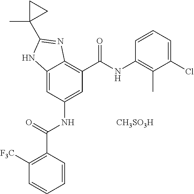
C12=CC(NC(C3=C([F3C])C=CC=C3)=O)=CC(C(NC3=C(C)C(Cl)=CC=C3)=O)=C1N=C(C1(C)CC1)N2.[CH3SO3H]
